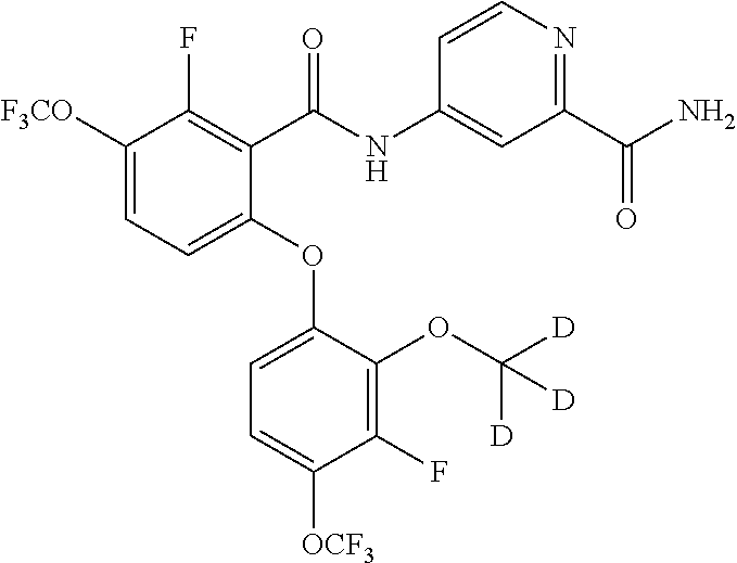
C1([F3CO])=CC=C(OC2=CC=C([OCF3])C(F)=C2OC([D])([D])[D])C(C(NC2=CC(C(N)=O)=NC=C2)=O)=C1F
